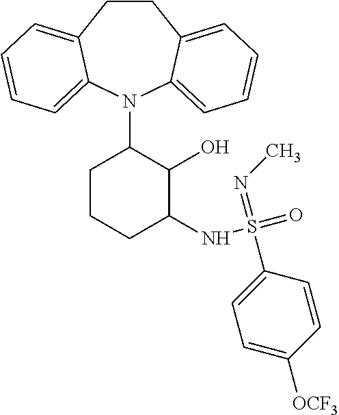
C1CC2=CC=CC=C2N(C2C(O)C(NS(=O)(=NC)C3=CC=C([OCF3])C=C3)CCC2)C2=CC=CC=C12
